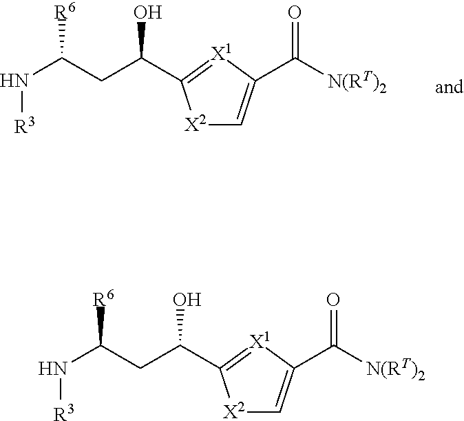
N(C(CC(O)C1=[X1]C(C([N(RT)2])=O)=C[X2]1)[R6])[R3].N(C(CC(O)C1=[X1]C(C([N(RT)2])=O)=C[X2]1)[R6])[R3]
